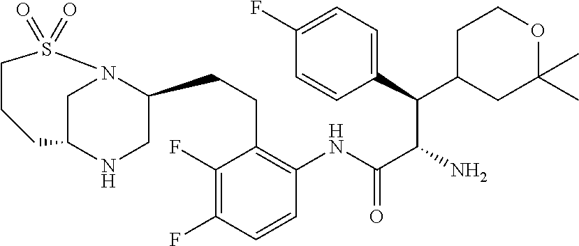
C1C2NCC(CCC3=C(NC(C(N)C(C4=CC=C(F)C=C4)C4CC(C)(C)OCC4)=O)C=CC(F)=C3F)N1S(=O)(=O)CCC2
